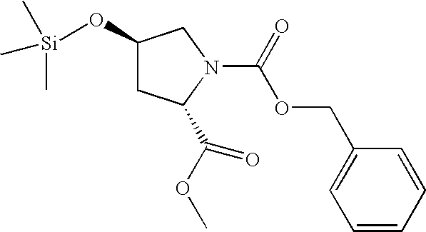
C1=CC=CC(COC(=O)N2C(C(OC)=O)CC(O[Si](C)(C)C)C2)=C1
